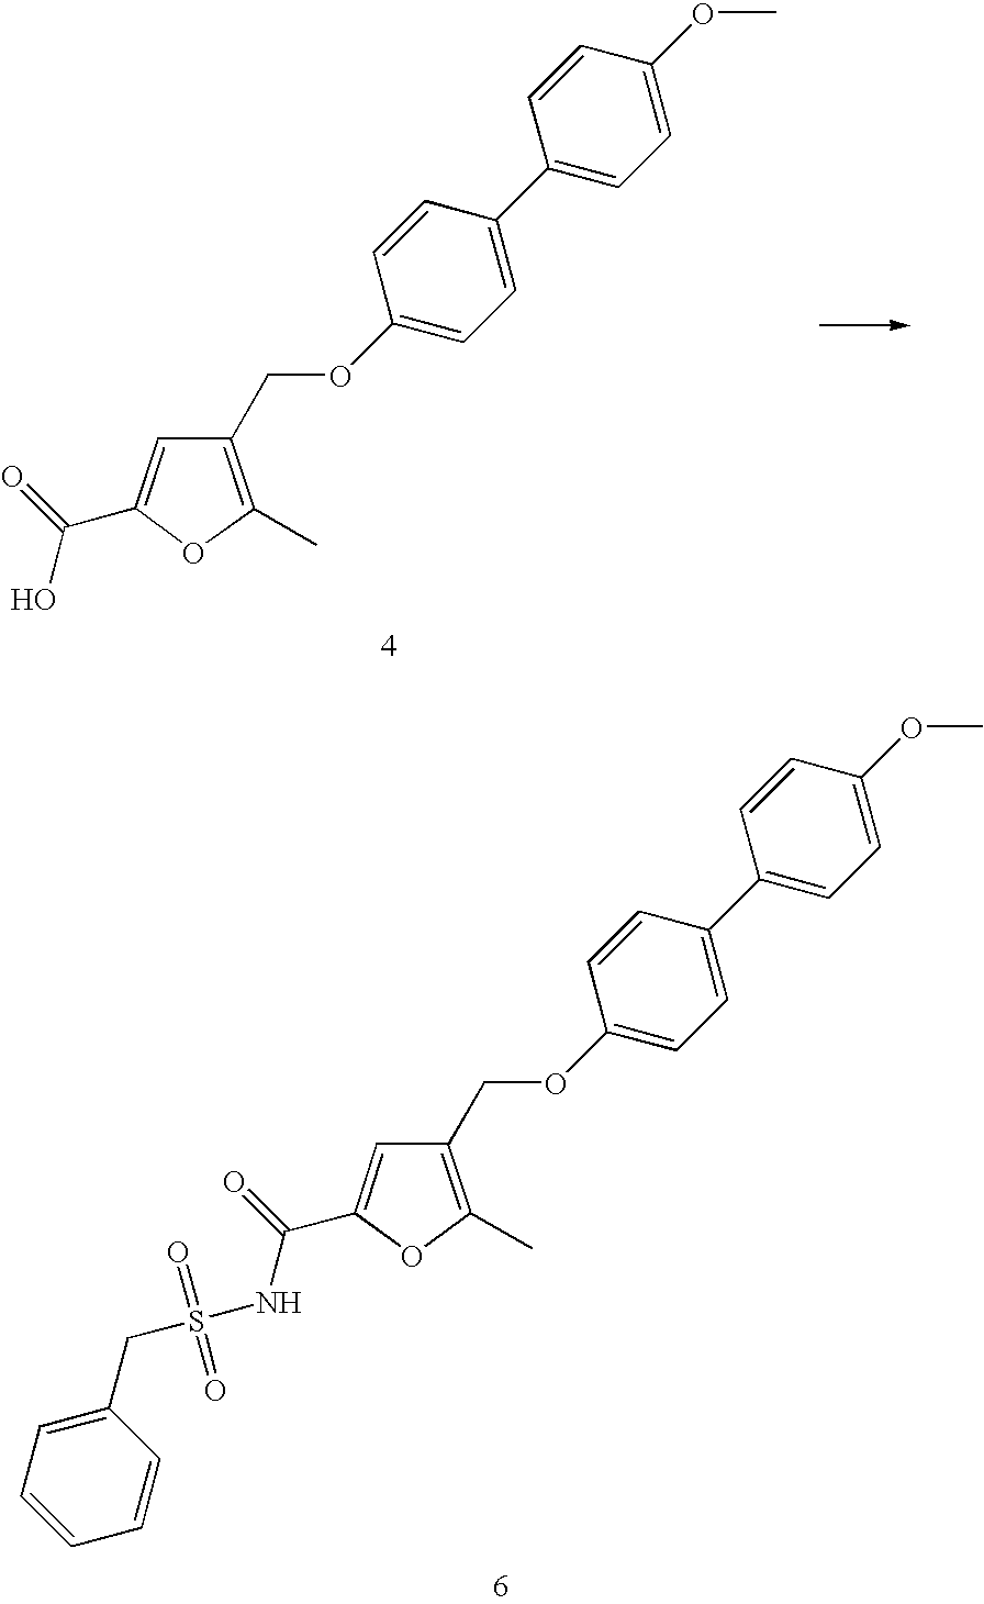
C(C1=C(C)OC(C(=O)O)=C1)OC1=CC=C(C2=CC=C(OC)C=C2)C=C1.C(C1=C(C)OC(C(=O)NS(=O)(=O)CC2=CC=CC=C2)=C1)OC1=CC=C(C2=CC=C(OC)C=C2)C=C1
